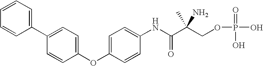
C1=C(C2=CC=CC=C2)C=CC(OC2=CC=C(NC(C(COP(=O)(O)O)(C)N)=O)C=C2)=C1
